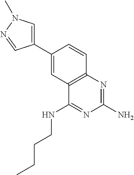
C1(C2=CC3=C(C=C2)N=C(N)N=C3NCCCC)=CN(C)N=C1
